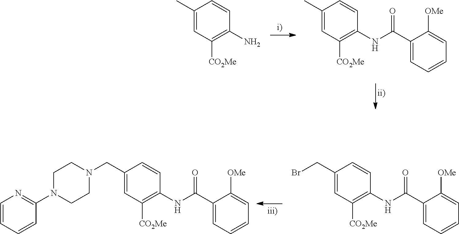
CC1=CC([CO2Me])=C(NC(C2=CC=CC=C2[OMe])=O)C=C1.CC1=CC([CO2Me])=C(N)C=C1.C1=CC=CC(N2CCN(CC3=CC([CO2Me])=C(NC(C4=CC=CC=C4[OMe])=O)C=C3)CC2)=N1.BrCC1=CC([CO2Me])=C(NC(C2=CC=CC=C2[OMe])=O)C=C1
